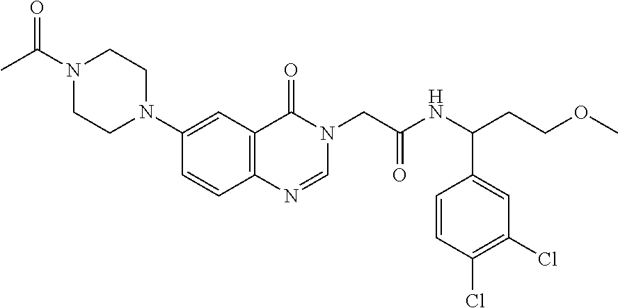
C1=CC2=C(C=C1N1CCN(C(C)=O)CC1)C(=O)N(CC(NC(CCOC)C1=CC(Cl)=C(Cl)C=C1)=O)C=N2
